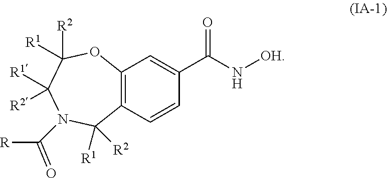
C12=C(C=CC(C(N[OH])=O)=C1)C([R2])([R1])N(C([R])=O)C([R1])([R2])C([R2])([R1])O2
